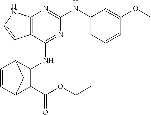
C12=C(C(NC3C4C=CC(C3C(OCC)=O)C4)=NC(NC3=CC=CC(OC)=C3)=N1)C=CN2
